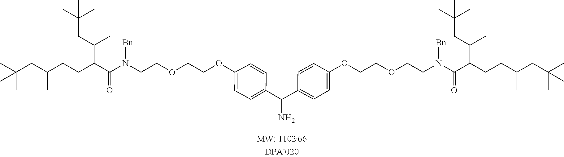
C(COC1=CC=C(C(N)C2=CC=C(OCCOCCN(C(=O)C(CCC(C)CC(C)(C)C)C(CC(C)(C)C)C)[Bn])C=C2)C=C1)OCCN(C(=O)C(C(C)CC(C)(C)C)CCC(CC(C)(C)C)C)[Bn]
